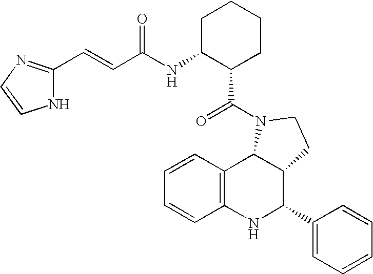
C12=C(NC(C3=CC=CC=C3)C3C1N(C(=O)C1CCCCC1NC(C=CC1=NC=CN1)=O)CC3)C=CC=C2
